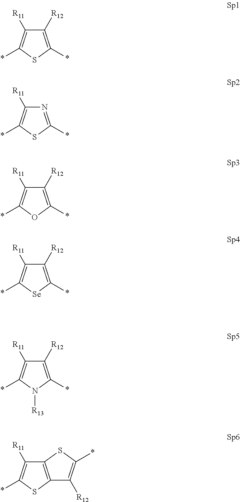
C1([R12])=C(*)OC(*)=C1[R11].C1([R12])=C(*)[Se]C(*)=C1[R11].C1([R12])=C(*)N([R13])C(*)=C1[R11].C12=C(SC(*)=C1[R11])C([R12])=C(*)S2.N1=C(*)SC(*)=C1[R11].C1([R12])=C(*)SC(*)=C1[R11]
